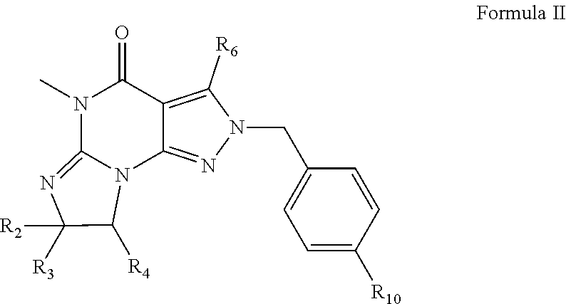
N1(C)C2=NC([R2])([R3])C([R4])N2C2=NN(CC3=CC=C([R10])C=C3)C([R6])=C2C1=O
